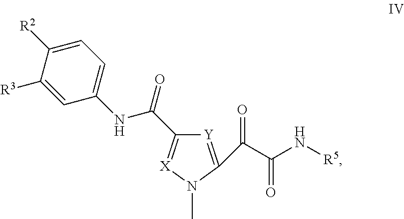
C1([R3])=CC(NC(=O)C2=[X]N(C)C(C(C(N[R5])=O)=O)=[Y]2)=CC=C1[R2]
